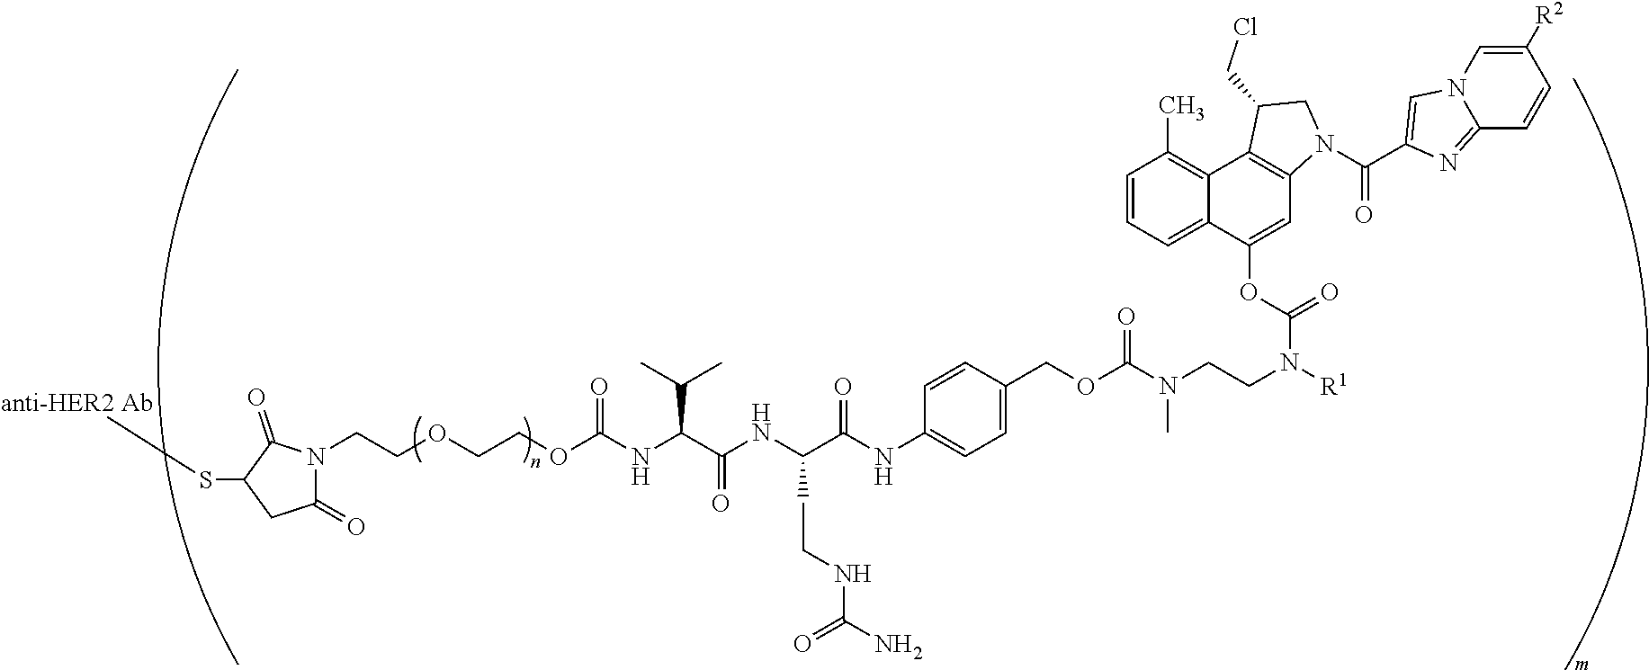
C1(=O)N(CCOCCOC(NC(C(NC(C(NC2=CC=C(COC(N(CCN([R1])C(=O)OC3=CC4=C(C5=C(C)C=CC=C35)C(CCl)CN4C(=O)C3=CN4C(=N3)C=CC([R2])=C4)C)=O)C=C2)=O)CCNC(N)=O)=O)C(C)C)=O)C(=O)C(SC)C1
